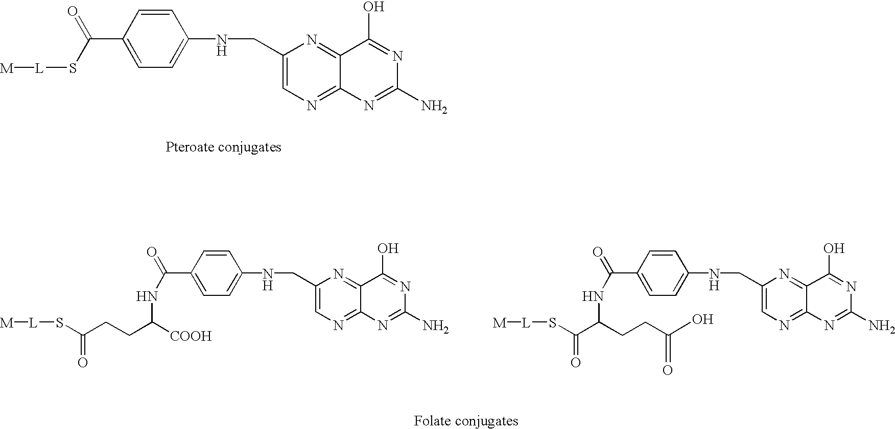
C1=CC(C(NC([COOH])CCC(=O)S[L][M])=O)=CC=C1NCC1=CN=C2C(=N1)C(O)=NC(N)=N2.C1=CC(C(NC(CCC(O)=O)C(=O)S[L][M])=O)=CC=C1NCC1=CN=C2C(=N1)C(O)=NC(N)=N2.C1=CC(C(S[L][M])=O)=CC=C1NCC1=CN=C2C(=N1)C(O)=NC(N)=N2
